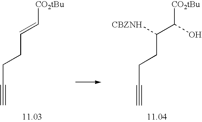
C#CCCC=C[CO2tBu].C#CCCC(C([CO2tBu])O)[CBZNH]
